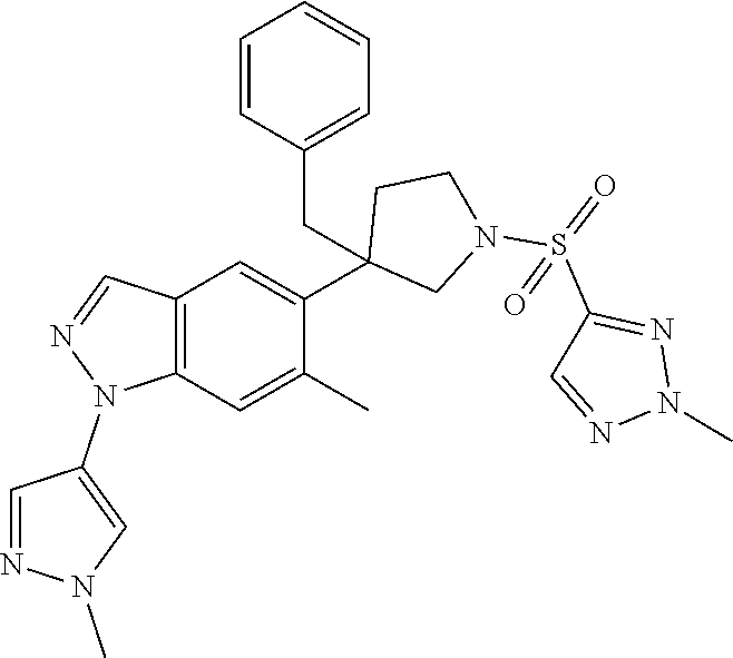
C12=C(C=C(C)C(C3(CC4=CC=CC=C4)CN(S(=O)(C4=NN(C)N=C4)=O)CC3)=C1)N(C1=CN(C)N=C1)N=C2
